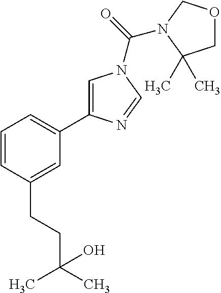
C1=CC(CCC(C)(C)O)=CC(C2=CN(C(=O)N3COCC3(C)C)C=N2)=C1
